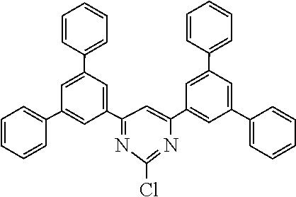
C1=C(C2=CC=CC=C2)C=C(C2=CC=CC=C2)C=C1C1=NC(Cl)=NC(C2=CC(C3=CC=CC=C3)=CC(C3=CC=CC=C3)=C2)=C1
